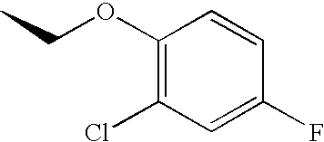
C1=CC(F)=CC(Cl)=C1OCC
